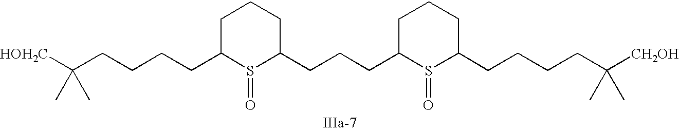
C1C(CCCCC([HOH2C])(C)C)S(=O)C(CCCC2S(=O)C(CCCCC([CH2OH])(C)C)CCC2)CC1
